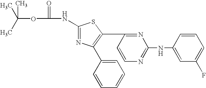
C(OC(=O)NC1=NC(C2=CC=CC=C2)=C(C2=NC(NC3=CC(F)=CC=C3)=NC=C2)S1)(C)(C)C
